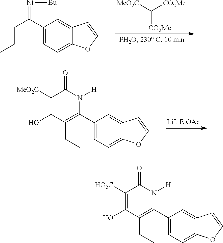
C12=CC(C(CCC)=[Nt][Bu])=CC=C1OC=C2.[MeO2C]C([CO2Me])[CO2Me].C12=CC(C3=C(CC)C(O)=C([MeO2C])C(=O)N3[H])=CC=C1OC=C2.C12=CC(C3=C(CC)C(O)=C([HO2C])C(=O)N3[H])=CC=C1OC=C2
